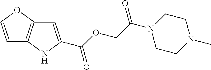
C1=COC2=C1NC(C(OCC(N1CCN(C)CC1)=O)=O)=C2
